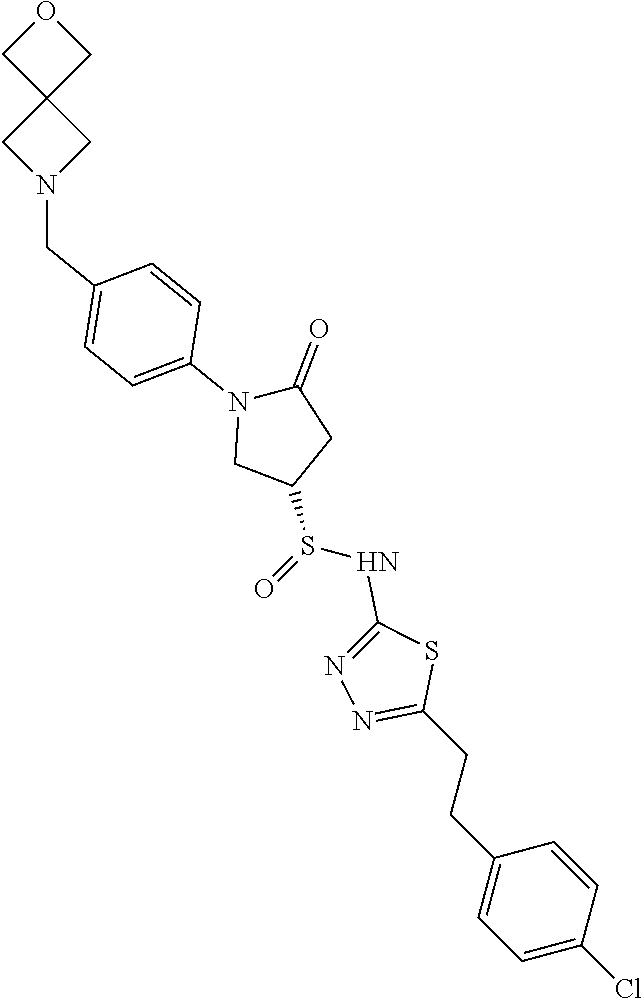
C1(CCC2=NN=C(NS(C3CC(=O)N(C4=CC=C(CN5CC6(C5)COC6)C=C4)C3)=O)S2)=CC=C(Cl)C=C1
